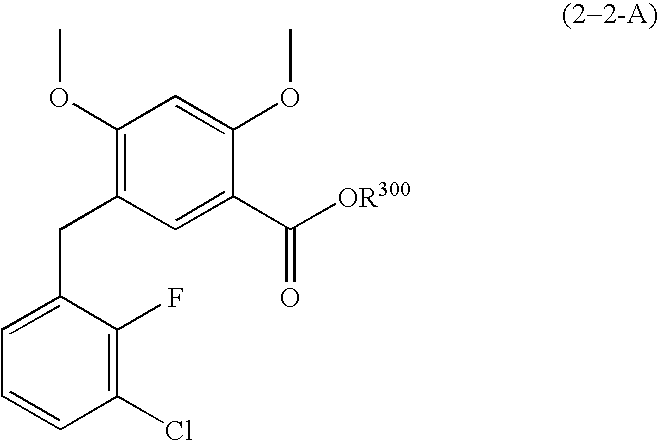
C1=C(CC2=C(OC)C=C(OC)C(C(=O)[OR300])=C2)C(F)=C(Cl)C=C1
